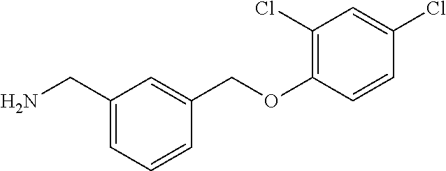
C1(CN)=CC=CC(COC2=C(Cl)C=C(Cl)C=C2)=C1
